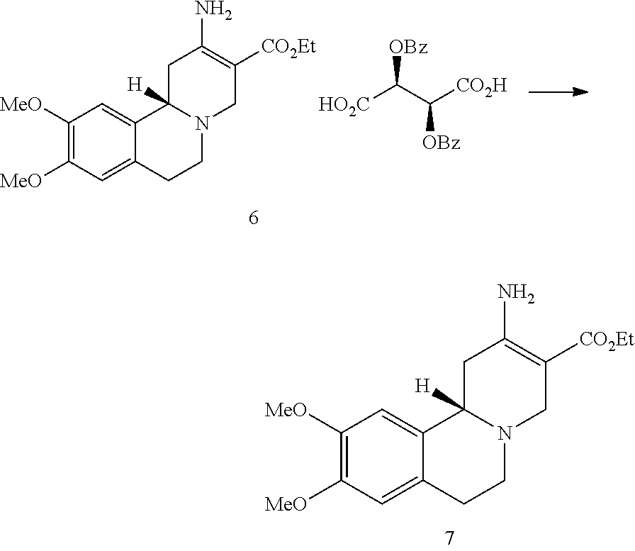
C1([MeO])=C([MeO])C=C2C(=C1)C1([H])N(CC2)CC([CO2Et])=C(N)C1.C1([MeO])=C([MeO])C=C2C(=C1)C1([H])N(CC2)CC([CO2Et])=C(N)C1.[OBz]C(C([CO2H])[OBz])[HO2C]
